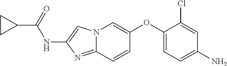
N12C(=NC(NC(C3CC3)=O)=C1)C=CC(OC1=CC=C(N)C=C1Cl)=C2
